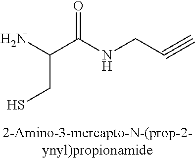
NC(C(NCC#C)=O)CS
